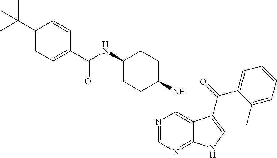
C1(NC(C2=CC=C(C(C)(C)C)C=C2)=O)CCC(NC2=C3C(=NC=N2)NC=C3C(=O)C2=CC=CC=C2C)CC1
